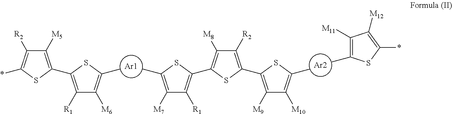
C1([R1])=C(C2=C([M5])C([R2])=C(*)S2)SC(C)=C1[M6].[Ar1].C1([M11])=C(C)SC(*)=C1[M12].C1([R1])=C(C2=C([M8])C([R2])=C(C3=C([M9])C([M10])=C(C)S3)S2)SC(C)=C1[M7].[Ar2]
